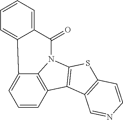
C1(=O)C2=CC=CC=C2C2=CC=CC3=C2N1C1=C3C2=C(S1)C=CN=C2
